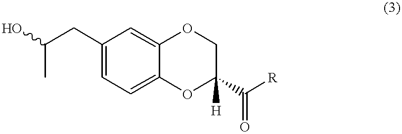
C1(CC(C)O)=CC=C2C(=C1)OCC(C([R])=O)([H])O2
